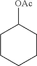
C1CCCCC1[OAc]
